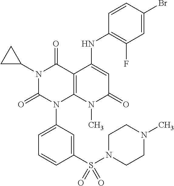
N1(C2CC2)C(=O)N(C2=CC=CC(S(N3CCN(C)CC3)(=O)=O)=C2)C2=C(C1=O)C(NC1=C(F)C=C(Br)C=C1)=CC(=O)N2C
